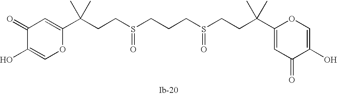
C(CS(CCCS(CCC(C)(C)C1=CC(=O)C(O)=CO1)=O)=O)C(C)(C)C1=CC(=O)C(O)=CO1
